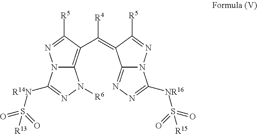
N12C(=C(C(=C3C4=NN=C([NR16]S(=O)(=O)[R15])N4N=C3[R5])[R4])C([R5])=N1)N([R6])N=C2[R14N]S(=O)(=O)[R13]
